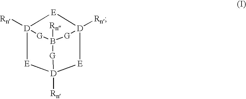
[D]12([Rn])[E][D]3([Rn])[E][D]([Rn])([E]1)[G]B([Rn])([G]2)[G]3
